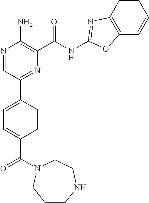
N1=CC(C2=CC=C(C(=O)N3CCNCCC3)C=C2)=NC(C(NC2=NC3=C(C=CC=C3)O2)=O)=C1N
